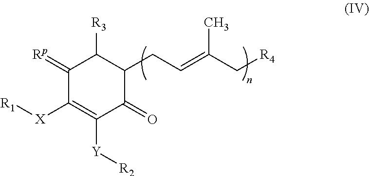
C1(=[Rp])C([X][R1])=C([Y][R2])C(=O)C(CC=C(C[R4])C)C1[R3]
